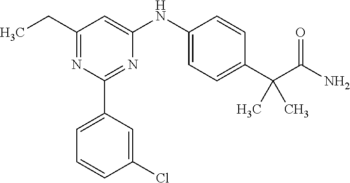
C1(CC)=NC(C2=CC=CC(Cl)=C2)=NC(NC2=CC=C(C(C(N)=O)(C)C)C=C2)=C1
